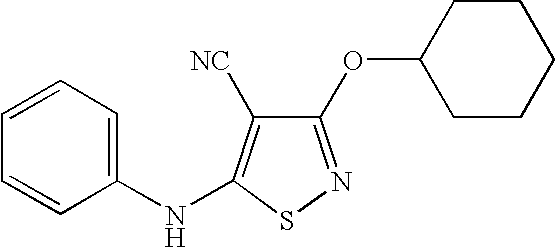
C1(OC2CCCCC2)=NSC(NC2=CC=CC=C2)=C1[NC]
